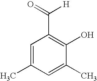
O=C(C1=C(O)C(C)=CC(C)=C1)[H]
